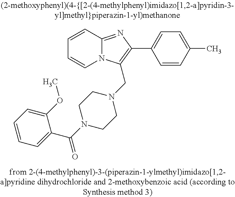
C1=CC2=NC(C3=CC=C(C)C=C3)=C(CN3CCN(C(=O)C4=CC=CC=C4OC)CC3)N2C=C1
